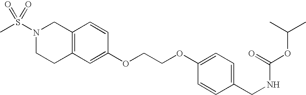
C12=C(CCN(S(C)(=O)=O)C1)C=C(OCCOC1=CC=C(CNC(OC(C)C)=O)C=C1)C=C2
